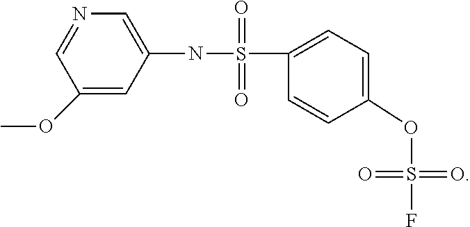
N1=CC(OC)=CC(NS(=O)(C2=CC=C(OS(F)(=O)=O)C=C2)=O)=C1
